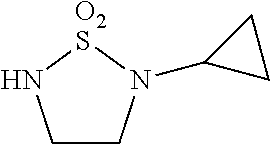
C1CN(C2CC2)[O2S]N1
